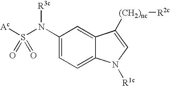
C1(N(S([Ac])(=O)=O)[R3c])=CC=C2C(=C1)C([(CH2)nc][R2c])=CN2[R1c]
